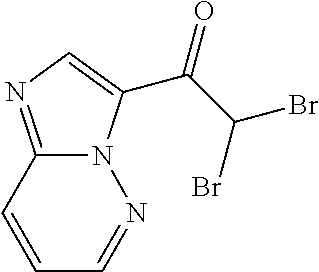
C12=NC=C(C(C(Br)Br)=O)N1N=CC=C2
